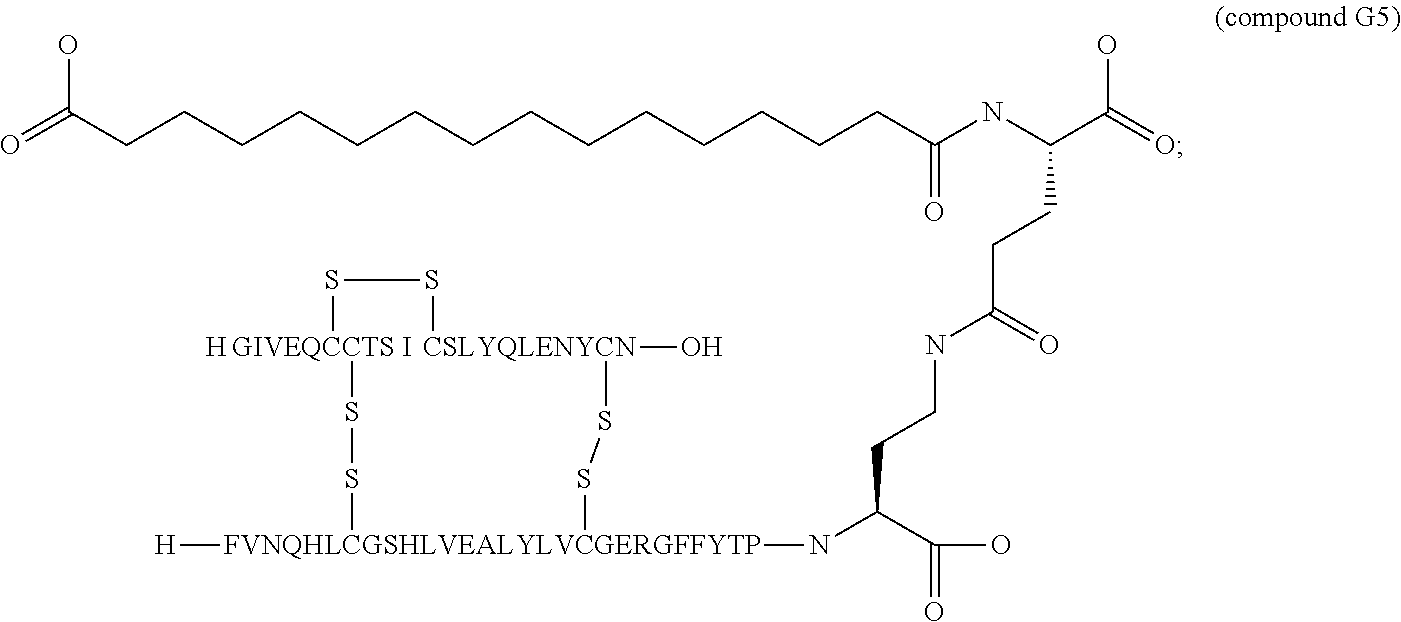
O=C(CCCCCCCCCCCCCCC(NC(C(=O)O)CCC(NCCC(C(O)=O)N[FVNQHLCGSHLVEALYLVCGERGFFYTP]1([H])SS[H GIVEQCCTS I  CSLYQLENYCN]2(O)(SS1)SS2)=O)=O)O
